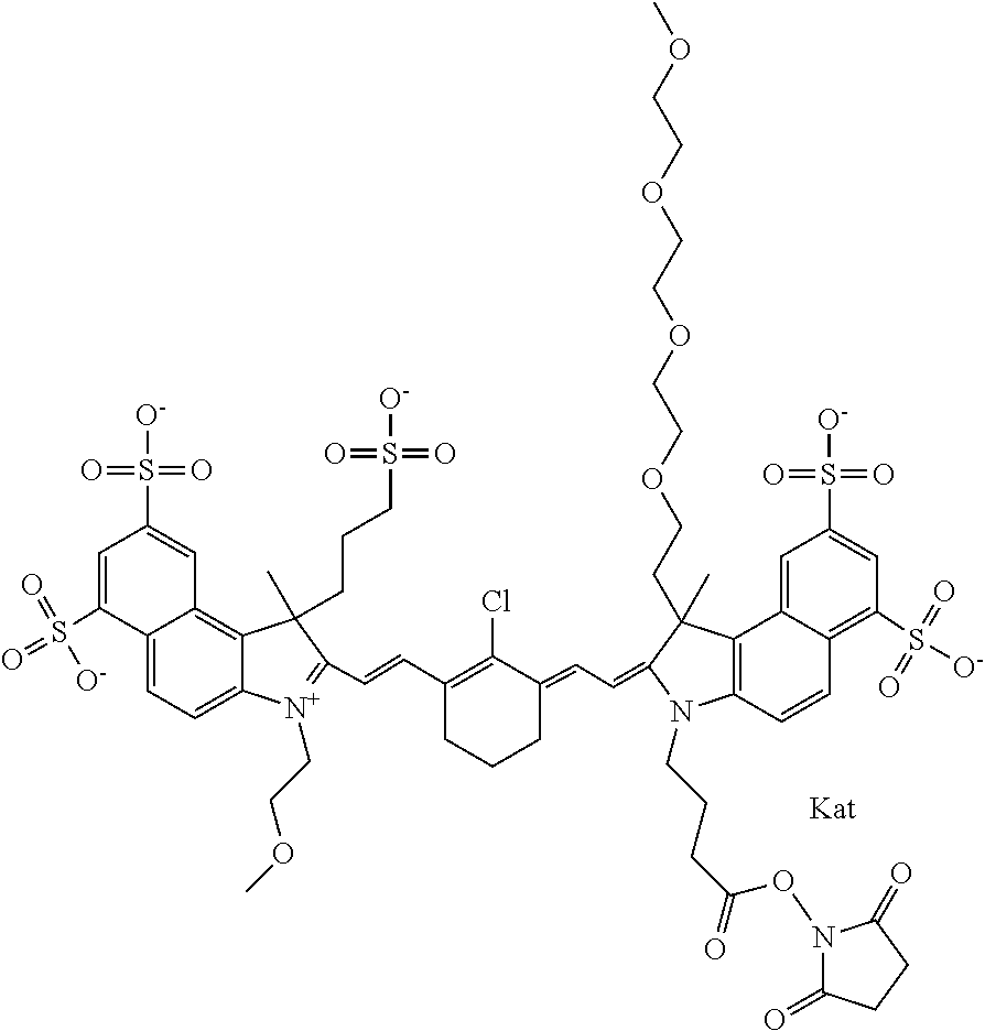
C12=C(C3=CC(S(=O)(=O)[O-])=CC(S([O-])(=O)=O)=C3C=C1)C(C)(CCOCCOCCOCCOC)C(=CC=C1C(Cl)=C(C=CC3=[N+](CCOC)C4=CC=C5C(=C4C3(CCCS(=O)([O-])=O)C)C=C(S([O-])(=O)=O)C=C5S(=O)(=O)[O-])CCC1)N2CCCC(ON1C(=O)CCC1=O)=O
